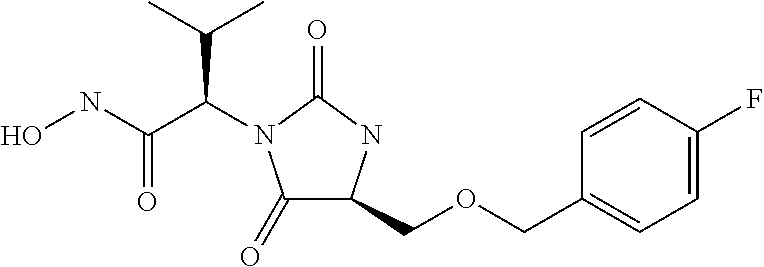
C1(=O)C(COCC2=CC=C(F)C=C2)NC(=O)N1C(C(NO)=O)C(C)C
